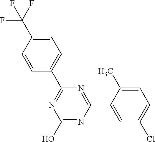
N1=C(C2=CC=C(C(F)(F)F)C=C2)N=C(C2=CC(Cl)=CC=C2C)N=C1O
